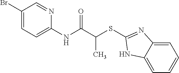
C1(Br)=CC=C(NC(C(SC2=NC3=CC=CC=C3N2)C)=O)N=C1
